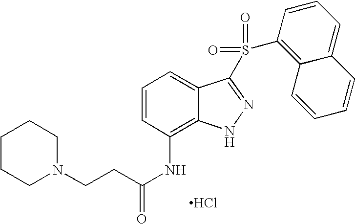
C1=CC(NC(CCN2CCCCC2)=O)=C2C(=C1)C(S(=O)(=O)C1=C3C(=CC=C1)C=CC=C3)=NN2.Cl
